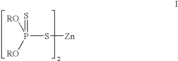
P(S[Zn])(=S)([RO])[RO]
